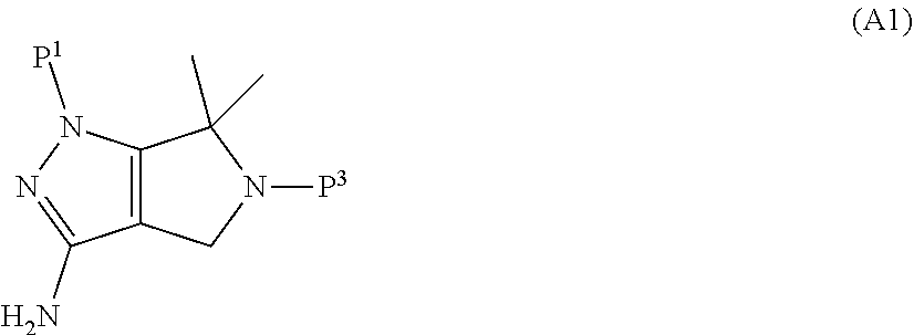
C12=C(CN([P3])C1(C)C)C(N)=NN2[P1]
